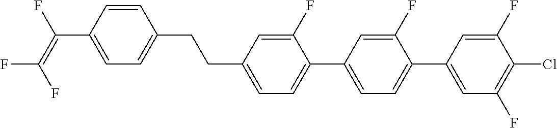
C(C1=CC=C(C2=CC=C(C3=CC(F)=C(Cl)C(F)=C3)C(F)=C2)C(F)=C1)CC1=CC=C(C(=C(F)F)F)C=C1
